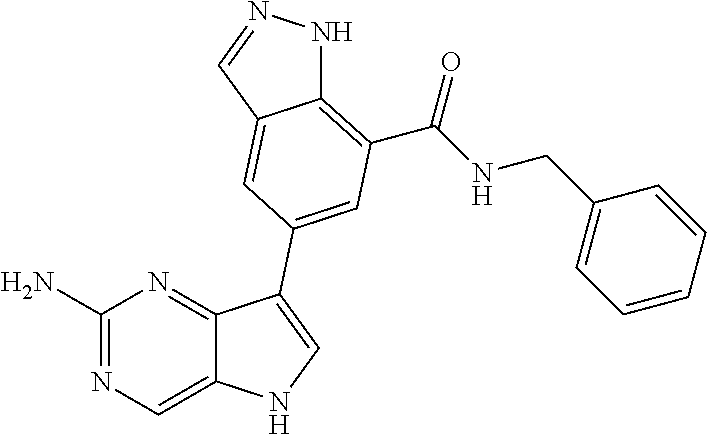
C1(N)=NC=C2C(=N1)C(C1=CC(C(=O)NCC3=CC=CC=C3)=C3NN=CC3=C1)=CN2
